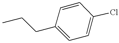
C1=CC(CCC)=CC=C1Cl
